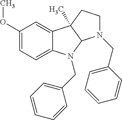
C1(OC)=CC=C2C(=C1)C1(C)C(N2CC2=CC=CC=C2)N(CC2=CC=CC=C2)CC1
